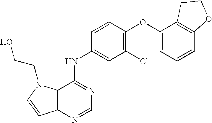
C12=C(N=CN=C1NC1=CC(Cl)=C(OC3=CC=CC4=C3CCO4)C=C1)C=CN2CCO
